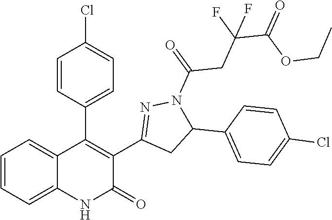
C1=CC=C2C(=C1)C(C1=CC=C(Cl)C=C1)=C(C1=NN(C(=O)CC(C(OCC)=O)(F)F)C(C3=CC=C(Cl)C=C3)C1)C(=O)N2
